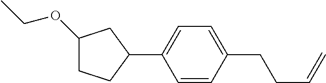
C1(OCC)CCC(C2=CC=C(CCC=C)C=C2)C1
